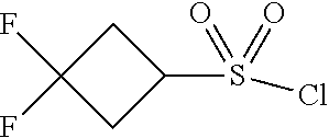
C1C(F)(F)CC1S(=O)(=O)Cl
